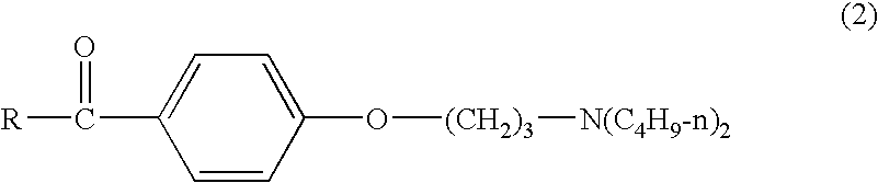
C(C1=CC=C(O[(CH2)3][N(C4H9-n)2])C=C1)([R])=O
